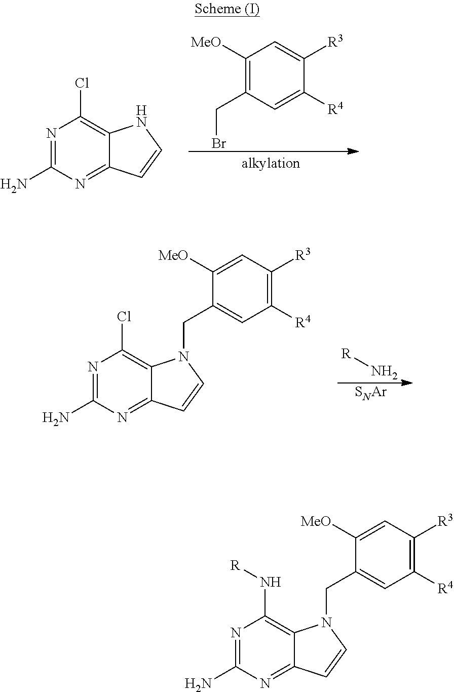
C1([MeO])=C(CBr)C=C([R4])C([R3])=C1.N1=C(N)N=C2C(=C1Cl)NC=C2.[R]N.[SNAr].N1=C(N)N=C2C(=C1Cl)N(CC1=CC([R4])=C([R3])C=C1[MeO])C=C2.N1=C(N)N=C2C(=C1N[R])N(CC1=CC([R4])=C([R3])C=C1[MeO])C=C2
